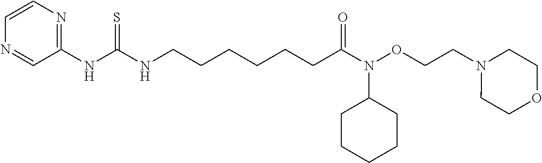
N1=CC(NC(NCCCCCCC(N(OCCN2CCOCC2)C2CCCCC2)=O)=S)=NC=C1
